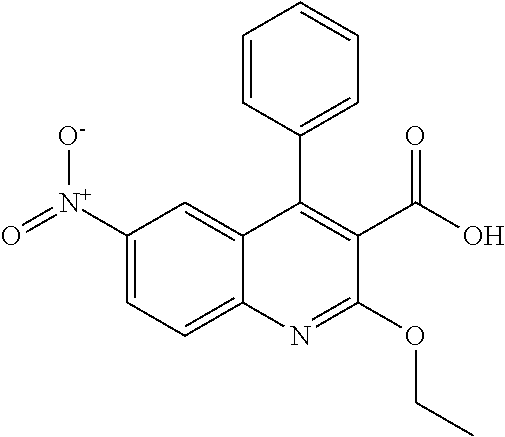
C12=CC=C([N+](=O)[O-])C=C1C(C1=CC=CC=C1)=C(C(O)=O)C(OCC)=N2
